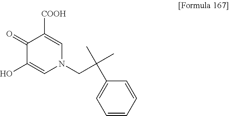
C1(=O)C(O)=CN(CC(C)(C)C2=CC=CC=C2)C=C1[COOH]
